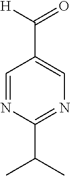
C1=NC(C(C)C)=NC=C1C([H])=O
